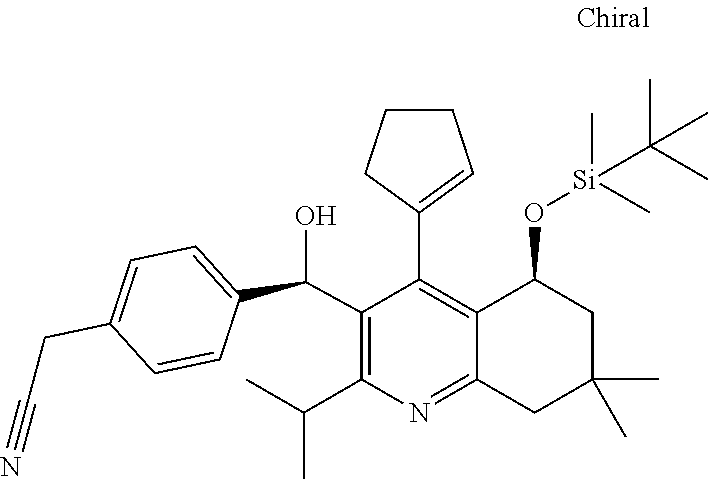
CC(C)C1=C(C(C2=CC=C(CC#N)C=C2)O)C(C2=CCCC2)=C2C(=N1)CC(C)(C)CC2O[Si](C)(C)C(C)(C)C
